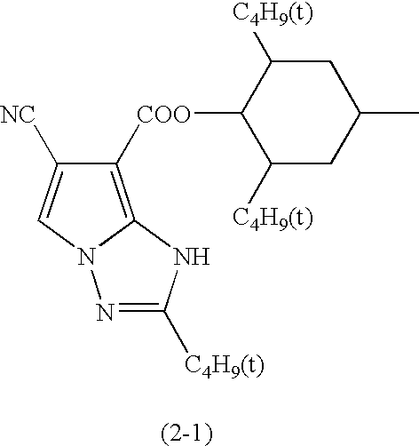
N1=C([C4H9(t)])NC2=C([COO]C3C([C4H9(t)])CC(C)CC3[C4H9(t)])C([NC])=CN12
